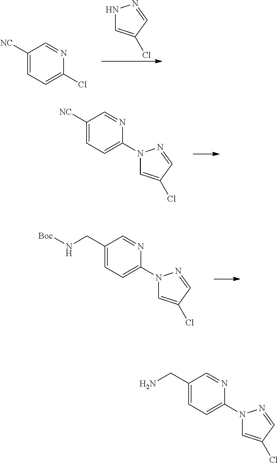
C1(CN[Boc])=CC=C(N2C=C(Cl)C=N2)N=C1.C1([NC])=CC=C(Cl)N=C1.N1C=C(Cl)C=N1.C1([NC])=CC=C(N2C=C(Cl)C=N2)N=C1.C1(CN)=CC=C(N2C=C(Cl)C=N2)N=C1
